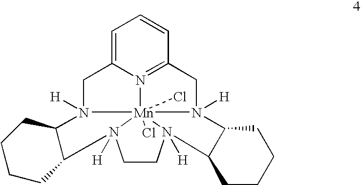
C1=C2N3=C(C=C1)CN1([H])C4CCCCC4N4([H])CCN5([H])C6CCCCC6N([H])(C2)[Mn]3145(Cl)Cl
